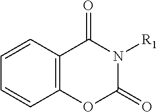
C12=C(OC(=O)N([R1])C1=O)C=CC=C2
